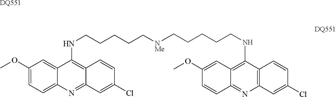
C12=CC=C(OC)C=C1C(NCCCCC[NMe]CCCCCNC1=C3C(=NC4=C1C=CC(Cl)=C4)C=CC(OC)=C3)=C1C(=N2)C=C(Cl)C=C1.[DQ551]
